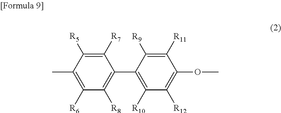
C1([R7])=C([R5])C(C)=C([R6])C([R8])=C1C1=C([R10])C([R12])=C(OC)C([R11])=C1[R9]
